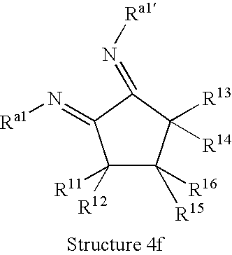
C1([R12])([R11])C([R15])([R16])C([R13])([R14])C(=N[Ra1])C1=N[Ra1]
